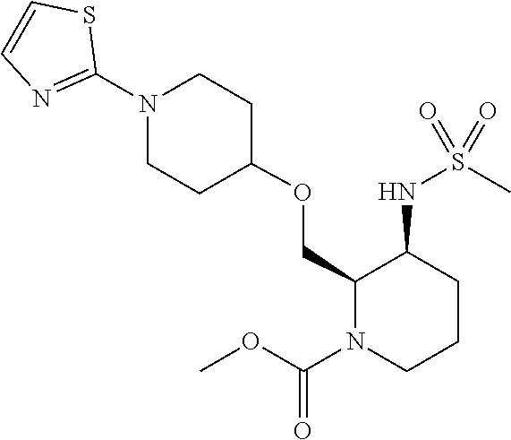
C1(OCC2C(NS(C)(=O)=O)CCCN2C(OC)=O)CCN(C2=NC=CS2)CC1
